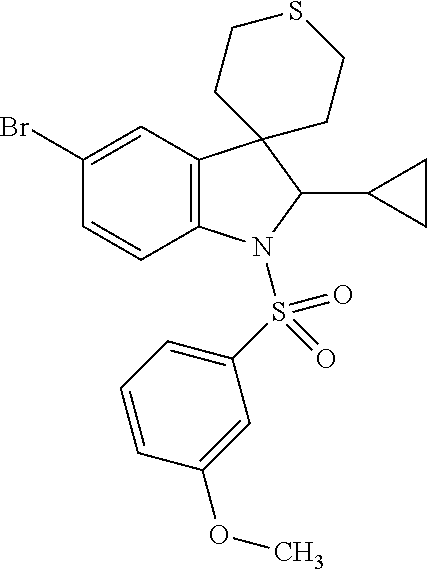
C12=C(C=C(Br)C=C1)C1(C(C3CC3)N2S(C2=CC=CC(OC)=C2)(=O)=O)CCSCC1
